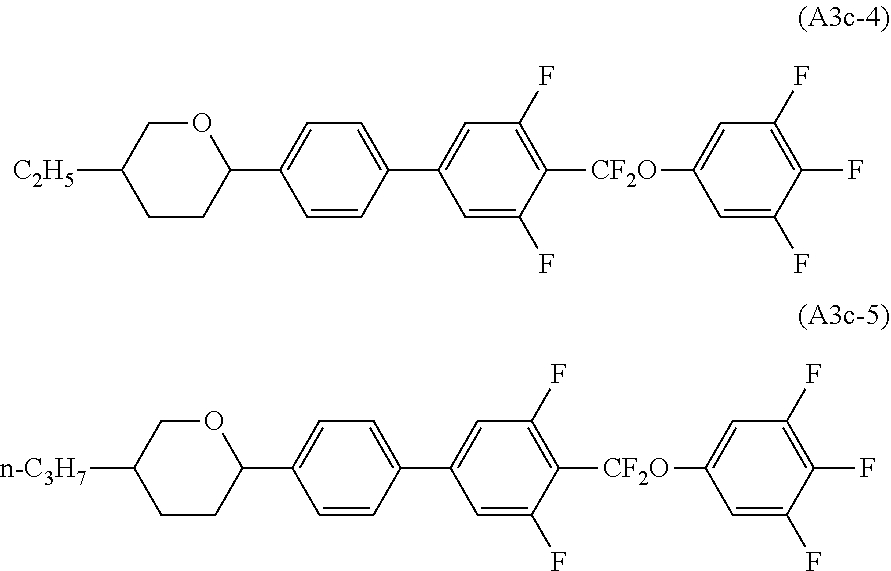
[CF2O](C1=CC(F)=C(F)C(F)=C1)C1=C(F)C=C(C2=CC=C(C3CCC([C2H5])CO3)C=C2)C=C1F.[CF2O](C1=CC(F)=C(F)C(F)=C1)C1=C(F)C=C(C2=CC=C(C3CCC([n-C3H7])CO3)C=C2)C=C1F
